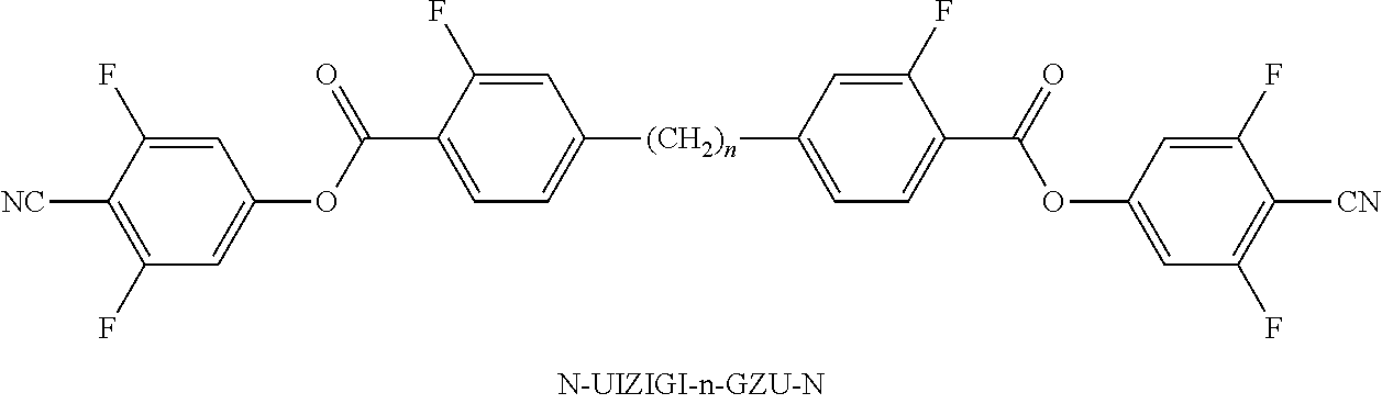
[(CH2)n](C1=CC=C(C(=O)OC2=CC(F)=C([CN])C(F)=C2)C(F)=C1)C1=CC=C(C(=O)OC2=CC(F)=C([CN])C(F)=C2)C(F)=C1
